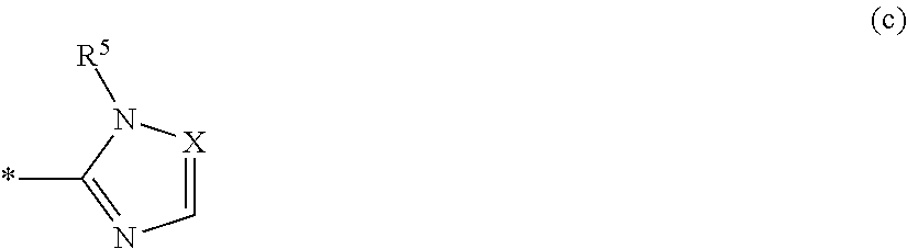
C1=[X]N([R5])C(*)=N1
